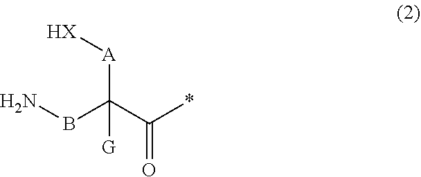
B(C(C(*)=O)([A][HX])[G])N
